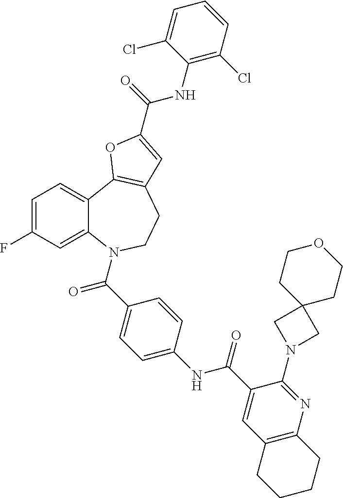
C1=C(F)C=C2C(=C1)C1=C(CCN2C(=O)C2=CC=C(NC(=O)C3=CC4=C(N=C3N3CC5(C3)CCOCC5)CCCC4)C=C2)C=C(C(NC2=C(Cl)C=CC=C2Cl)=O)O1
